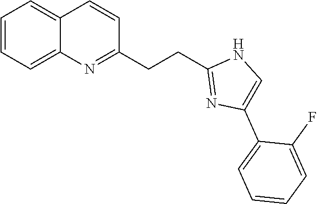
C1=CC=C2C(=C1)C=CC(CCC1=NC(C3=CC=CC=C3F)=CN1)=N2
